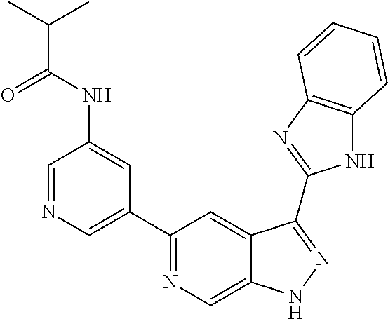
C1=NC=C(C2=NC=C3C(=C2)C(C2=NC4=C(N2)C=CC=C4)=NN3)C=C1NC(C(C)C)=O
